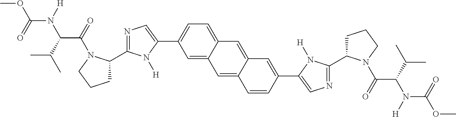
C1(C2CCCN2C(=O)C(C(C)C)N([H])C(=O)OC)=NC=C(C2=CC=C3C(=C2)C=C2C=CC(C4=CN=C(C5CCCN5C(=O)C(C(C)C)N([H])C(=O)OC)N4[H])=CC2=C3)N1[H]
